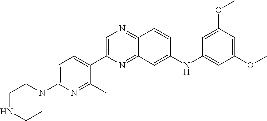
C1NCCN(C2=CC=C(C3=CN=C4C(=N3)C=C(NC3=CC(OC)=CC(OC)=C3)C=C4)C(C)=N2)C1
